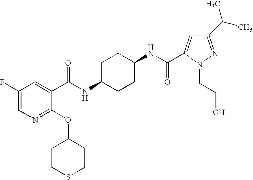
C1(F)=CN=C(OC2CCSCC2)C(C(NC2CCC(NC(=O)C3=CC(C(C)C)=NN3CCO)CC2)=O)=C1
